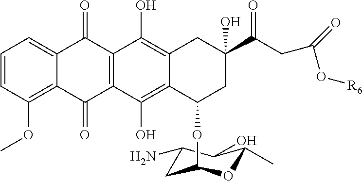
C1=CC(OC)=C2C(=C1)C(=O)C1=C(C2=O)C(O)=C2C(=C1O)CC(O)(C(CC(O[R6])=O)=O)CC2OC1CC(N)C(O)C(C)O1
